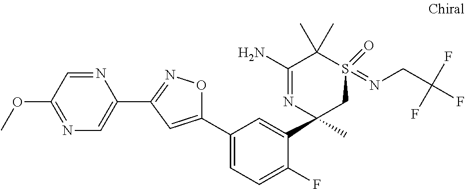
N1=C(OC)C=NC(C2=NOC(C3=CC=C(F)C(C4(C)CS(=NCC(F)(F)F)(=O)C(C)(C)C(N)=N4)=C3)=C2)=C1
